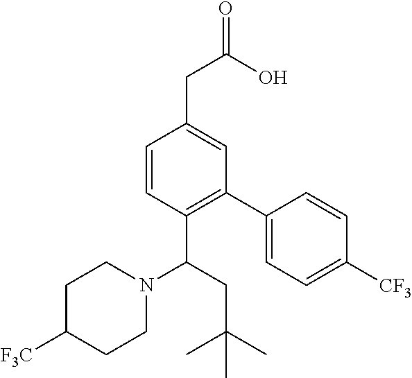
C1(CC(=O)O)=CC(C2=CC=C([CF3])C=C2)=C(C(N2CCC([F3C])CC2)CC(C)(C)C)C=C1
